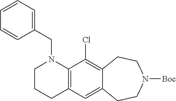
C12=C(C=C3C(=C1Cl)CCN([Boc])CC3)CCCN2CC1=CC=CC=C1
